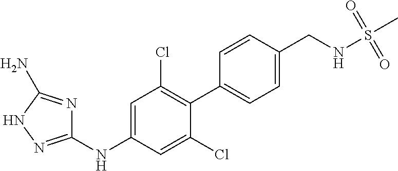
C1=CC(CNS(=O)(C)=O)=CC=C1C1=C(Cl)C=C(NC2=NNC(N)=N2)C=C1Cl
